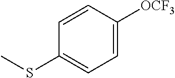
C1=C([OCF3])C=CC(SC)=C1
